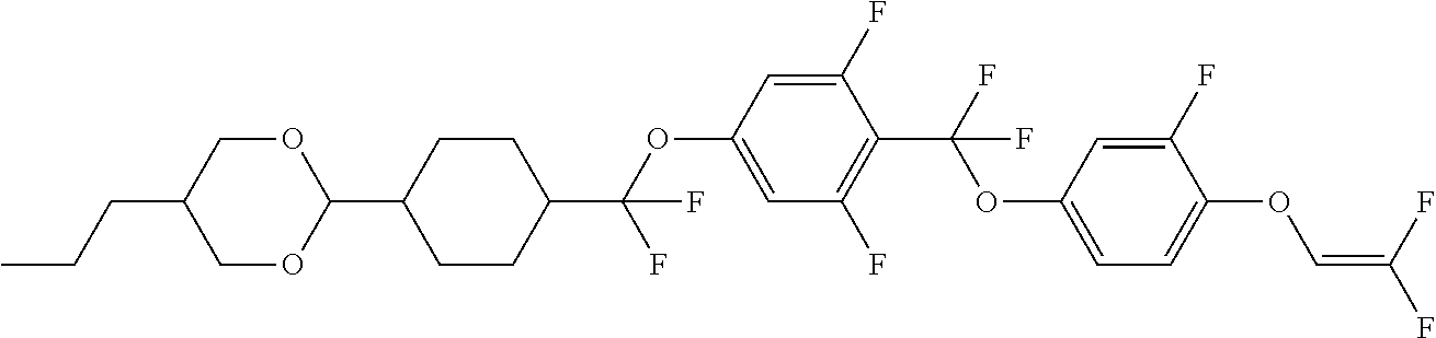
C1OC(C2CCC(C(OC3=CC(F)=C(C(F)(OC4=CC=C(OC=C(F)F)C(F)=C4)F)C(F)=C3)(F)F)CC2)OCC1CCC
